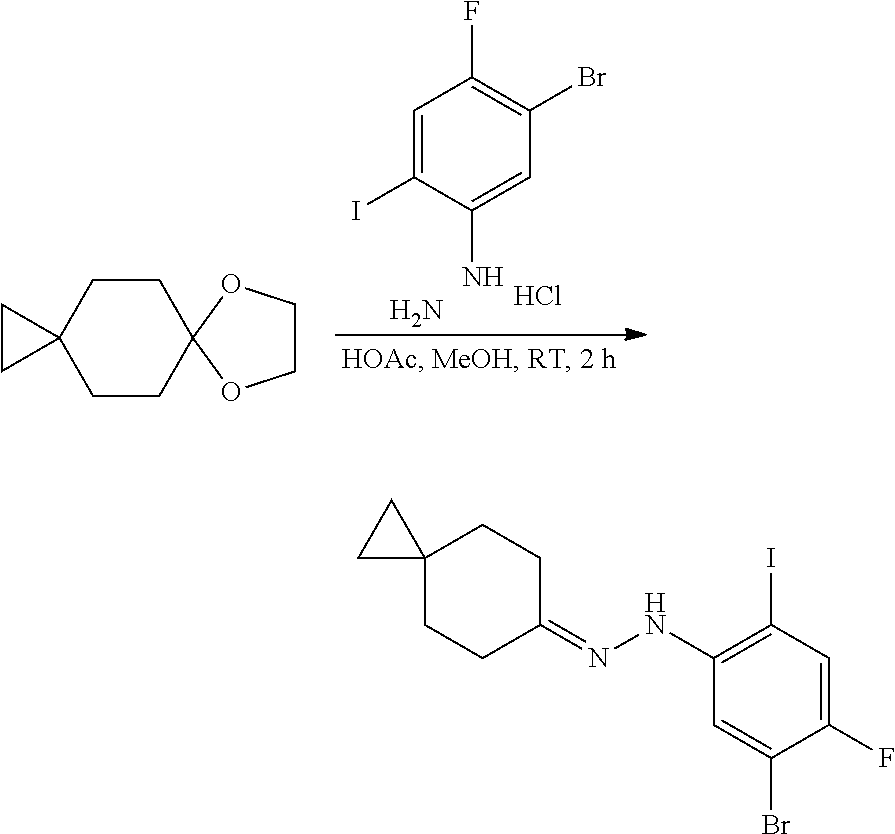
C1=C(I)C(N)=CC(Br)=C1F.N.Cl.C1CC2(CCC13OCCO3)CC2.C12(CCC(=NNC3=C(I)C=C(F)C(Br)=C3)CC1)CC2
